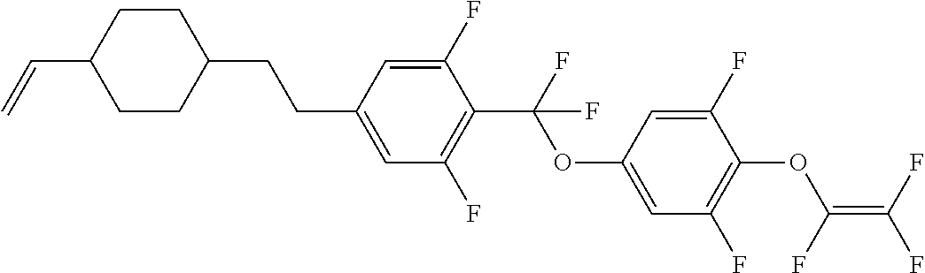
C(C1CCC(CCC2=CC(F)=C(C(OC3=CC(F)=C(OC(=C(F)F)F)C(F)=C3)(F)F)C(F)=C2)CC1)=C
